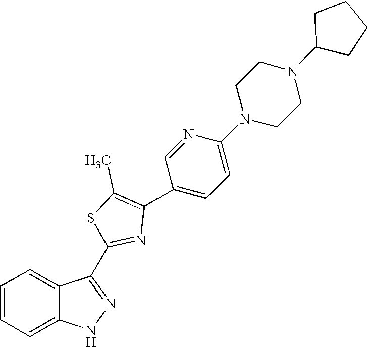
C1=CC=C2C(=C1)NN=C2C1=NC(C2=CC=C(N3CCN(C4CCCC4)CC3)N=C2)=C(C)S1
